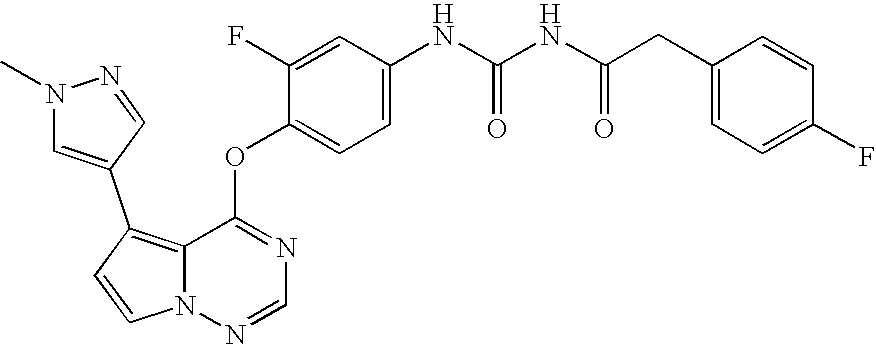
C1=CN2C(=C1C1=CN(C)N=C1)C(OC1=CC=C(NC(NC(CC3=CC=C(F)C=C3)=O)=O)C=C1F)=NC=N2
